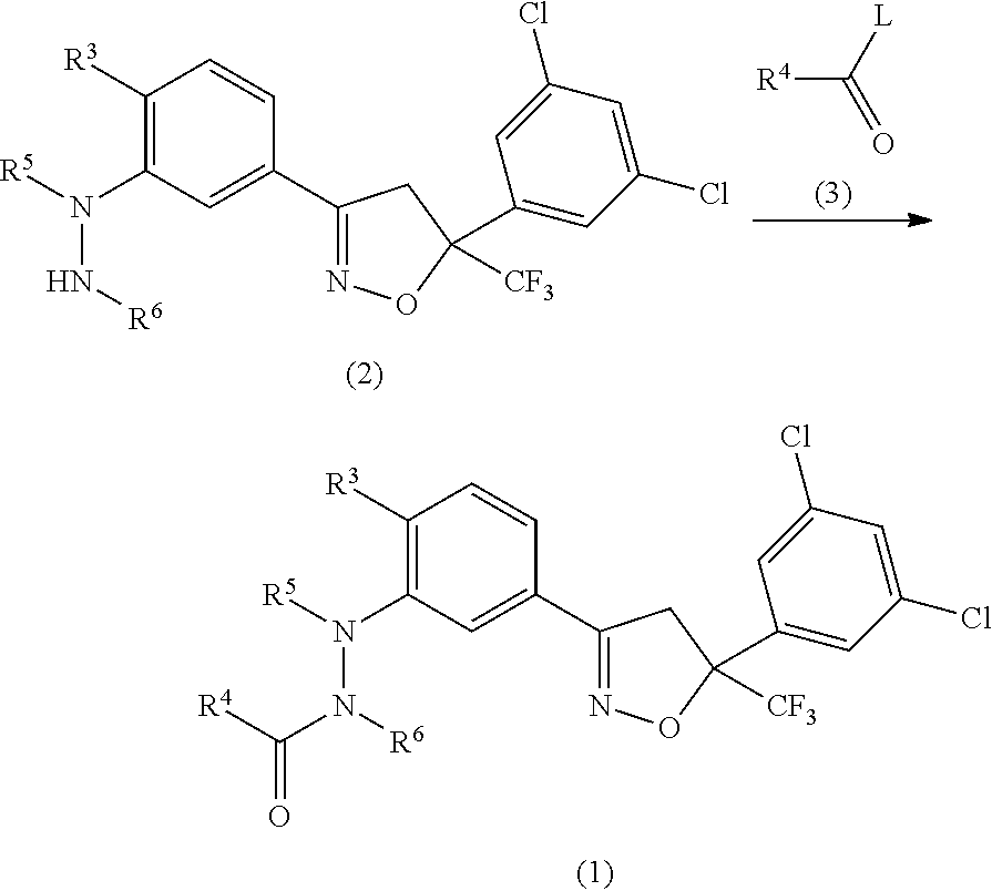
C1([R3])=C(N([R5])N[R6])C=C(C2=NOC([CF3])(C3=CC(Cl)=CC(Cl)=C3)C2)C=C1.[R4]C(=O)[L].C1([R3])=C(N([R5])N([R6])C(=O)[R4])C=C(C2=NOC([CF3])(C3=CC(Cl)=CC(Cl)=C3)C2)C=C1
